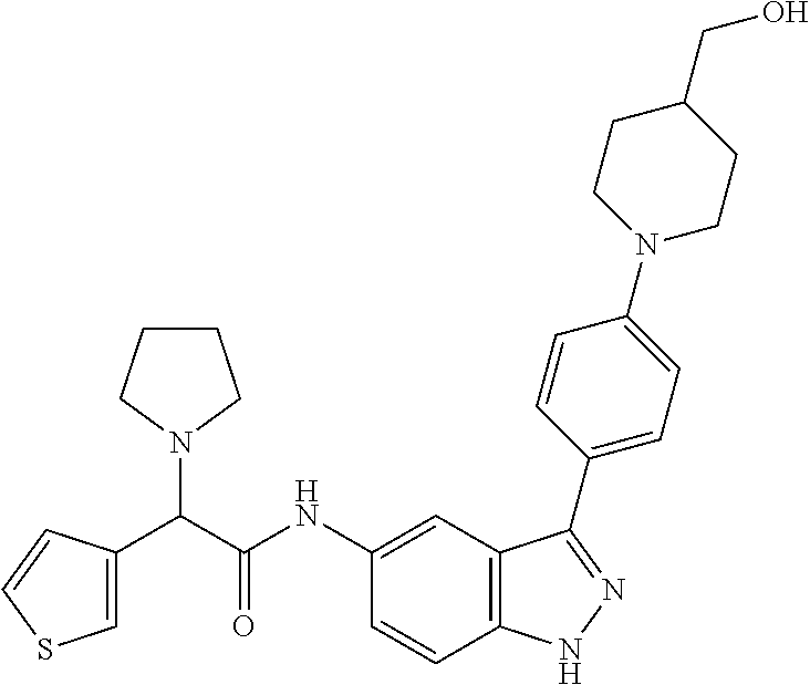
C1(NC(C(N2CCCC2)C2=CSC=C2)=O)=CC2=C(C=C1)NN=C2C1=CC=C(N2CCC(CO)CC2)C=C1
